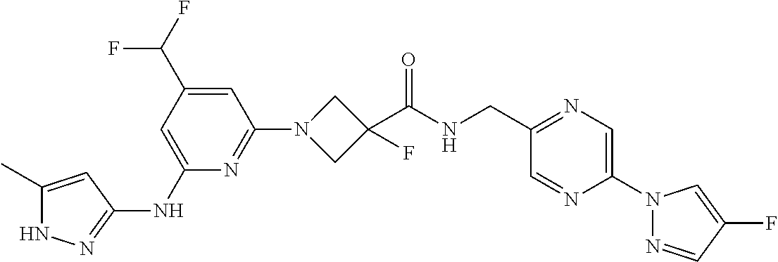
N1C(C)=CC(NC2=CC(C(F)F)=CC(N3CC(C(NCC4=NC=C(N5N=CC(F)=C5)N=C4)=O)(F)C3)=N2)=N1
